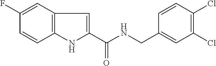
C1(F)=CC2=C(C=C1)NC(C(NCC1=CC(Cl)=C(Cl)C=C1)=O)=C2
